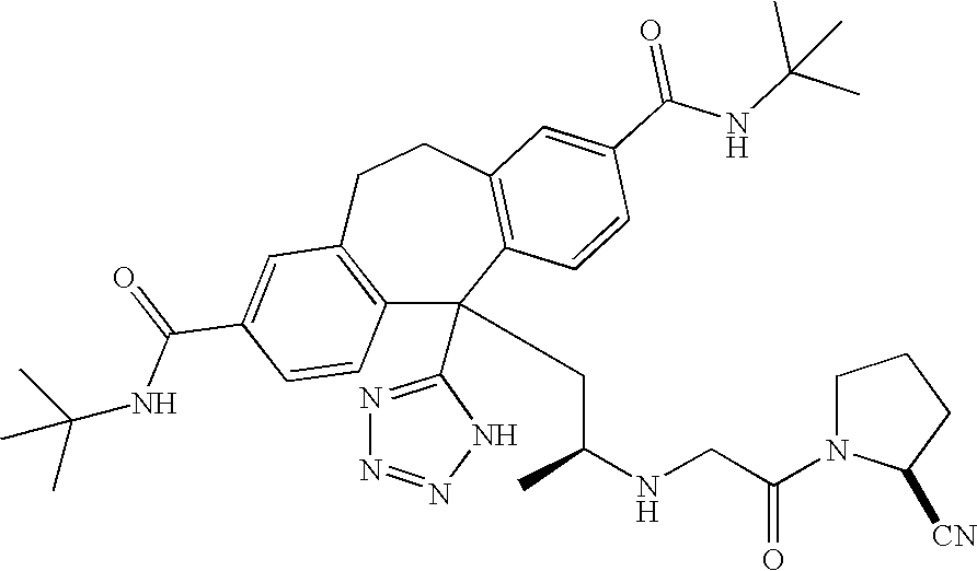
C1(C(=O)NC(C)(C)C)=CC2=C(C=C1)C(C1=NN=NN1)(CC(NCC(N1C([CN])CCC1)=O)C)C1=C(CC2)C=C(C(NC(C)(C)C)=O)C=C1
